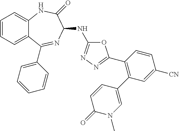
C1=CC=C2C(=C1)NC(=O)C(NC1=NN=C(C3=C(C4=CN(C)C(=O)C=C4)C=C([CN])C=C3)O1)N=C2C1=CC=CC=C1
